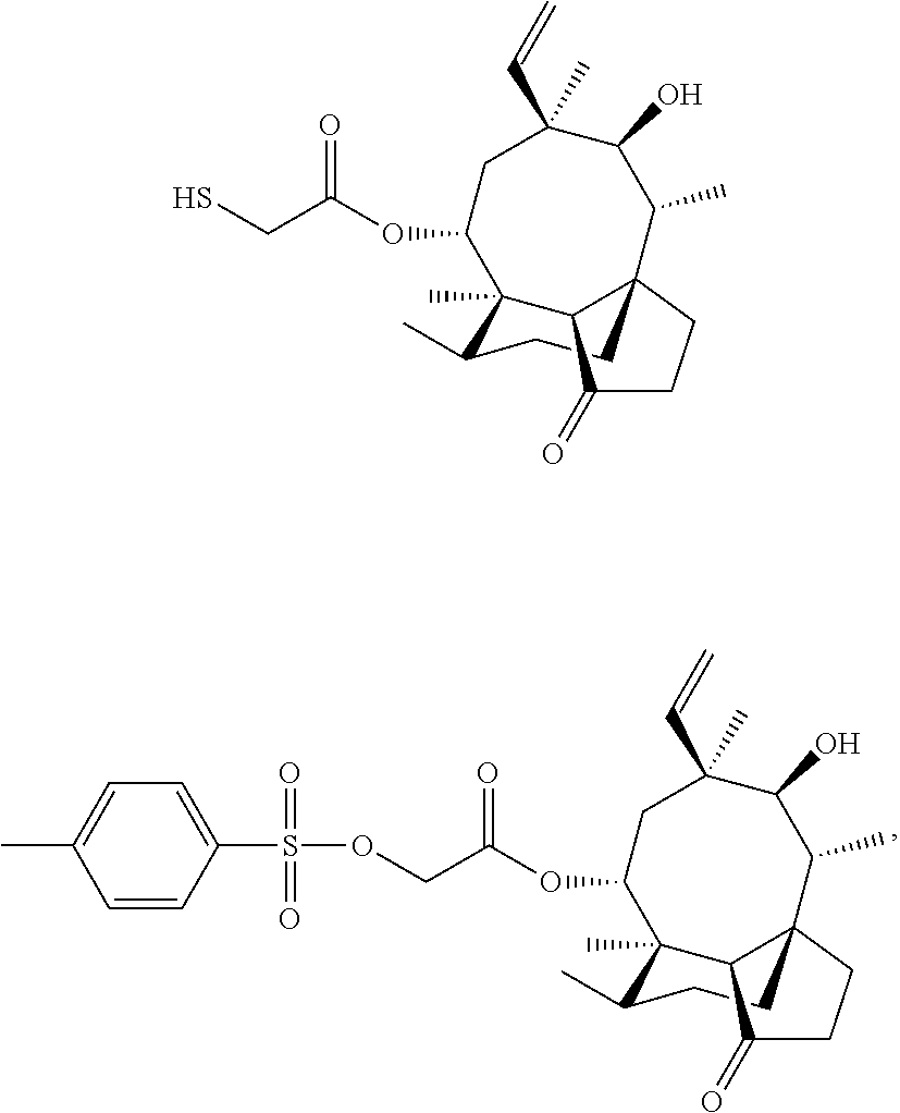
C(C(OC1CC(C=C)(C)C(O)C(C)C23CCC(C)C1(C)C2C(=O)CC3)=O)OS(C1=CC=C(C)C=C1)(=O)=O.C(C(OC1CC(C=C)(C)C(O)C(C)C23CCC(C)C1(C)C2C(=O)CC3)=O)S
